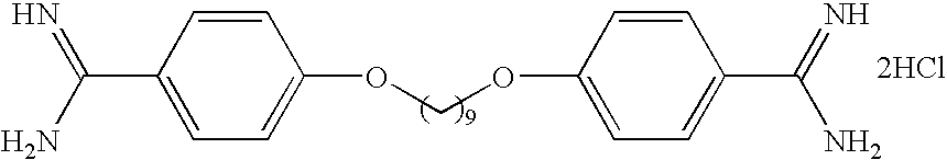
C1(C(N)=N)=CC=C(OCOC2=CC=C(C(=N)N)C=C2)C=C1.[2HCl]
